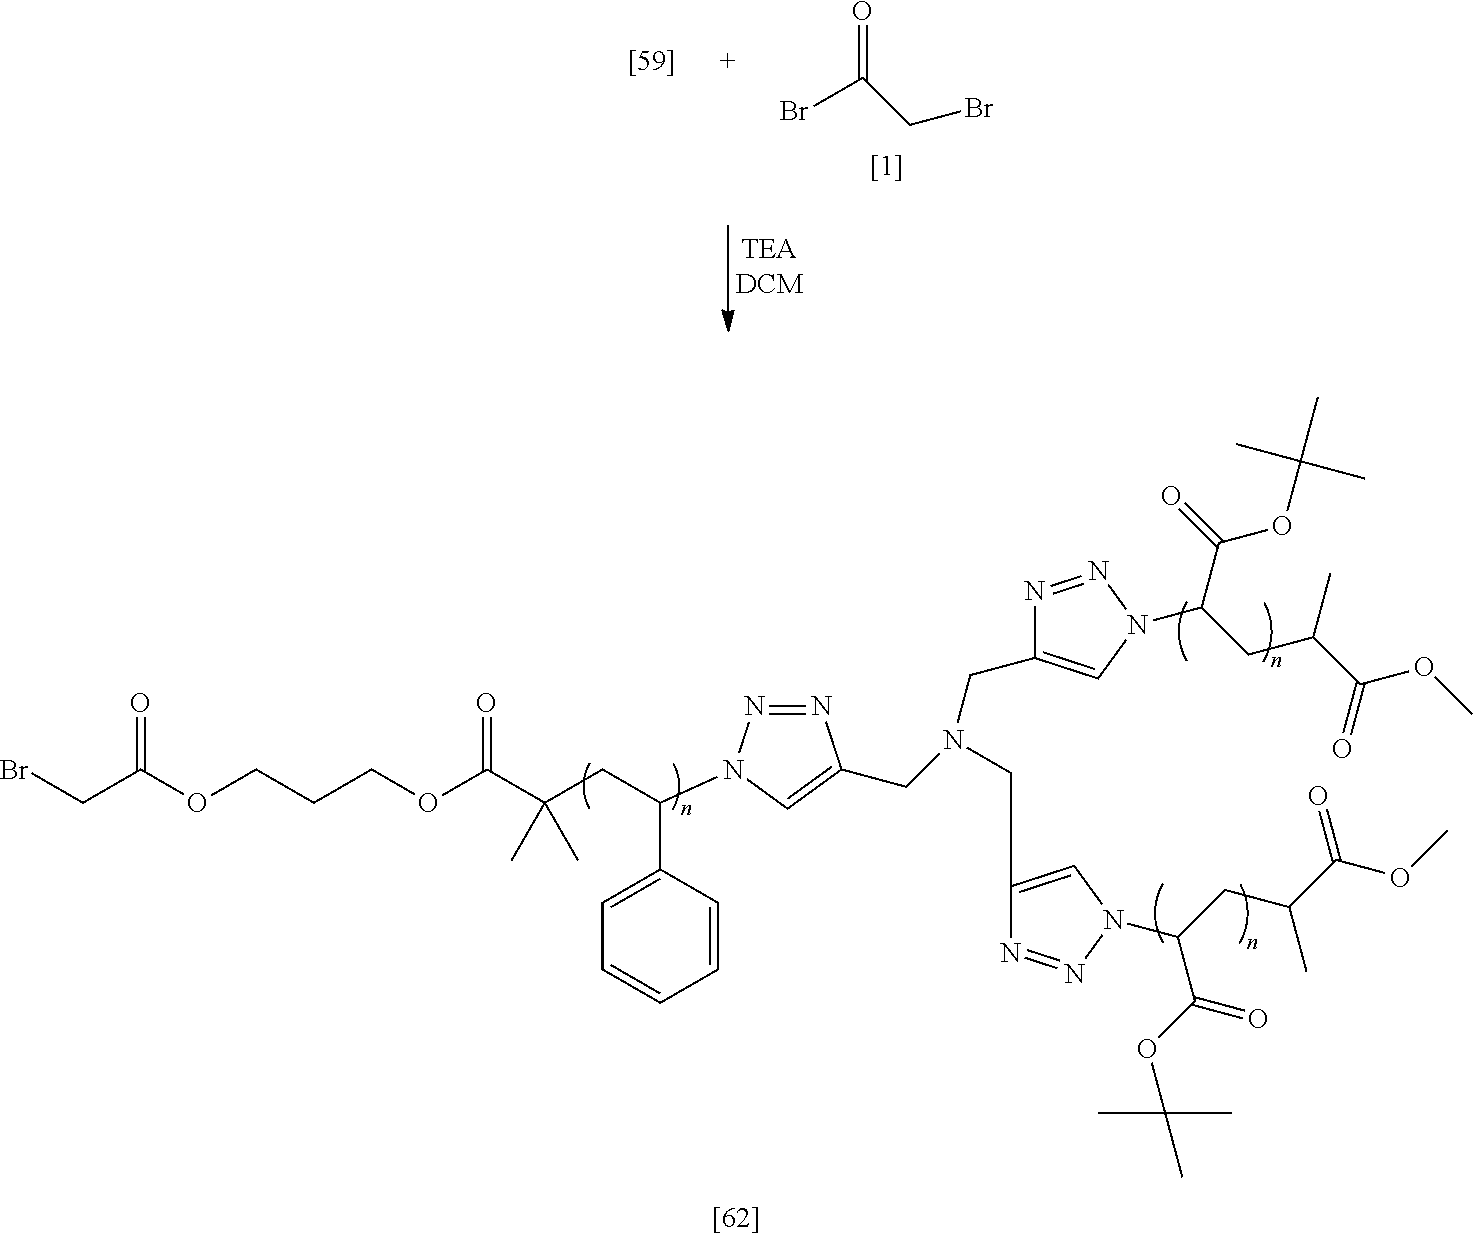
BrC(=O)CBr.O(CCCOC(C(CC(C1=CC=CC=C1)N1N=NC(CN(CC2=CN(C(CC(C(OC)=O)C)C(=O)OC(C)(C)C)N=N2)CC2=CN(C(CC(C(OC)=O)C)C(OC(C)(C)C)=O)N=N2)=C1)(C)C)=O)C(CBr)=O
